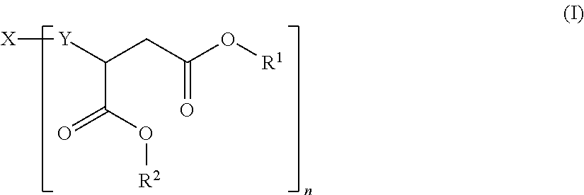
C(CC(O[R1])=O)([Y][X])C(O[R2])=O
